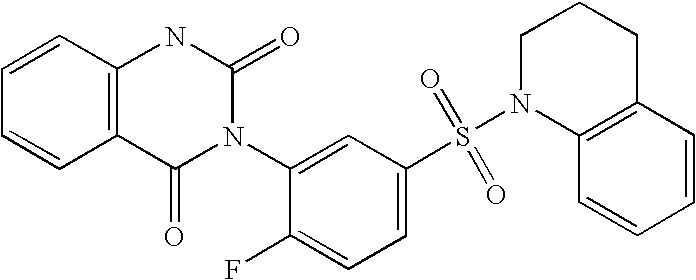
C1=CC2=C(C=C1)C(=O)N(C1=CC(S(=O)(=O)N3C4=C(CCC3)C=CC=C4)=CC=C1F)C(=O)N2
